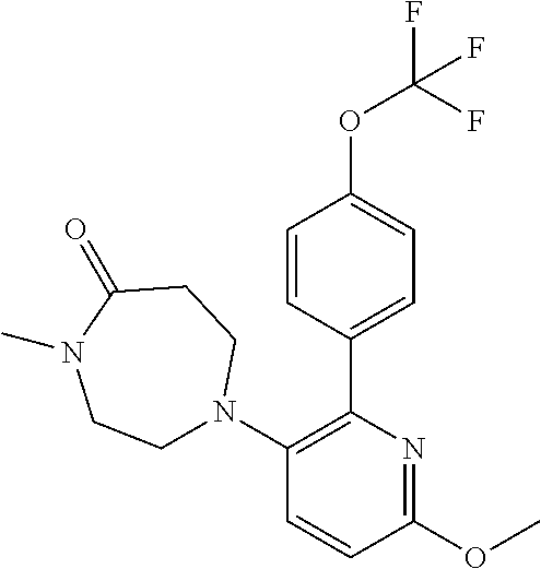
C1=CC(C2=C(N3CCN(C)C(=O)CC3)C=CC(OC)=N2)=CC=C1OC(F)(F)F
